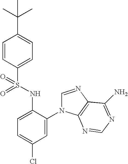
C1=CC(S(NC2=CC=C(Cl)C=C2N2C=NC3=C2N=CN=C3N)(=O)=O)=CC=C1C(C)(C)C
